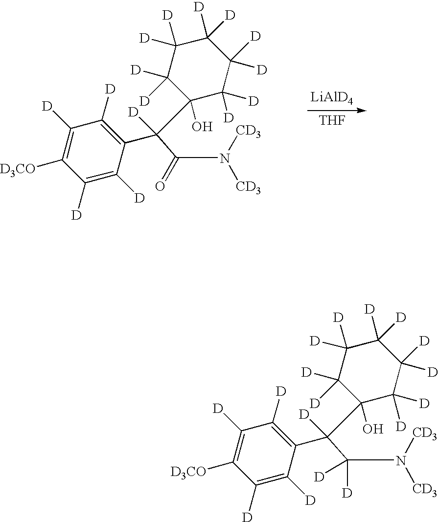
[LiAlD4].[THF].C1([D])=C([D3CO])C([D])=C([D])C(C(C(N([CD3])[CD3])=O)([D])C2(O)C([D])([D])C([D])([D])C([D])([D])C([D])([D])C2([D])[D])=C1[D].C1([D])=C([D3CO])C([D])=C([D])C(C(C(N([CD3])[CD3])([D])[D])([D])C2(O)C([D])([D])C([D])([D])C([D])([D])C([D])([D])C2([D])[D])=C1[D]
